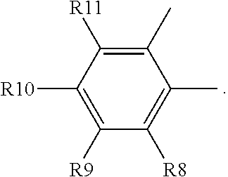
C1(C)=C([R11])C([R10])=C([R9])C([R8])=C1C
